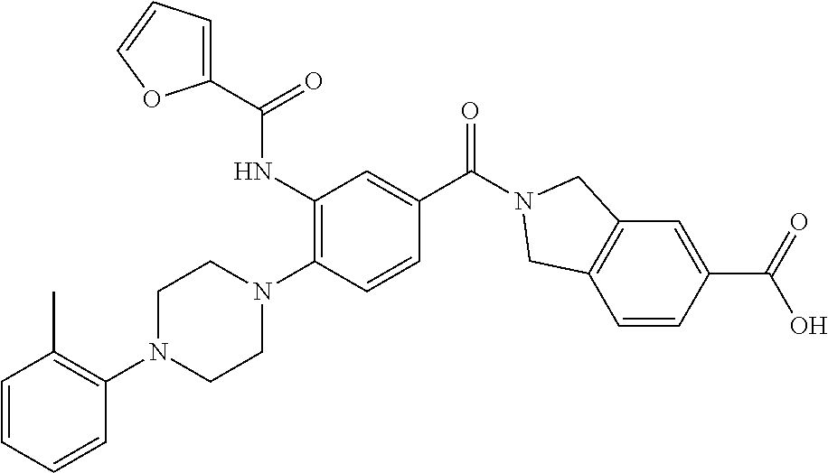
C1=CC=CC(N2CCN(C3=C(NC(C4=CC=CO4)=O)C=C(C(=O)N4CC5=C(C=CC(C(=O)O)=C5)C4)C=C3)CC2)=C1C
